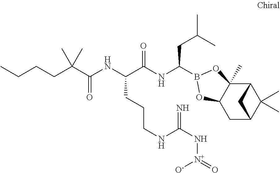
C12C3(C)C(CC(C1(C)C)C2)OB(C(NC(C(NC(=O)C(CCCC)(C)C)CCCNC(N[N+]([O-])=O)=N)=O)CC(C)C)O3
